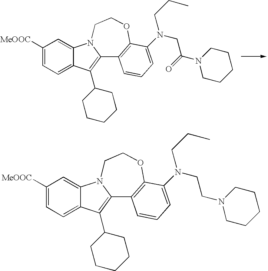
C1([MeOOC])=CC=C2C(=C1)N1C(=C2C2CCCCC2)C2=C(OCC1)C(N(CC(N1CCCCC1)=O)CCC)=CC=C2.C1([MeOOC])=CC=C2C(=C1)N1C(=C2C2CCCCC2)C2=C(OCC1)C(N(CCN1CCCCC1)CCC)=CC=C2
